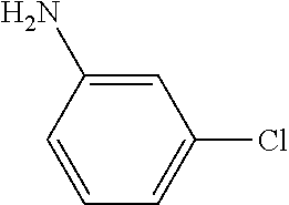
C1=C(N)C=CC=C1Cl
